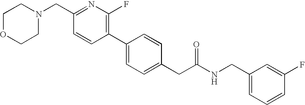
C1(CN2CCOCC2)=NC(F)=C(C2=CC=C(CC(NCC3=CC=CC(F)=C3)=O)C=C2)C=C1
